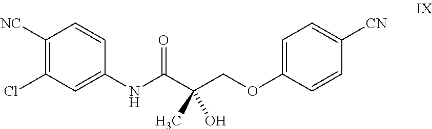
O=C(C(COC1=CC=C([CN])C=C1)(O)C)NC1=CC(Cl)=C([NC])C=C1
